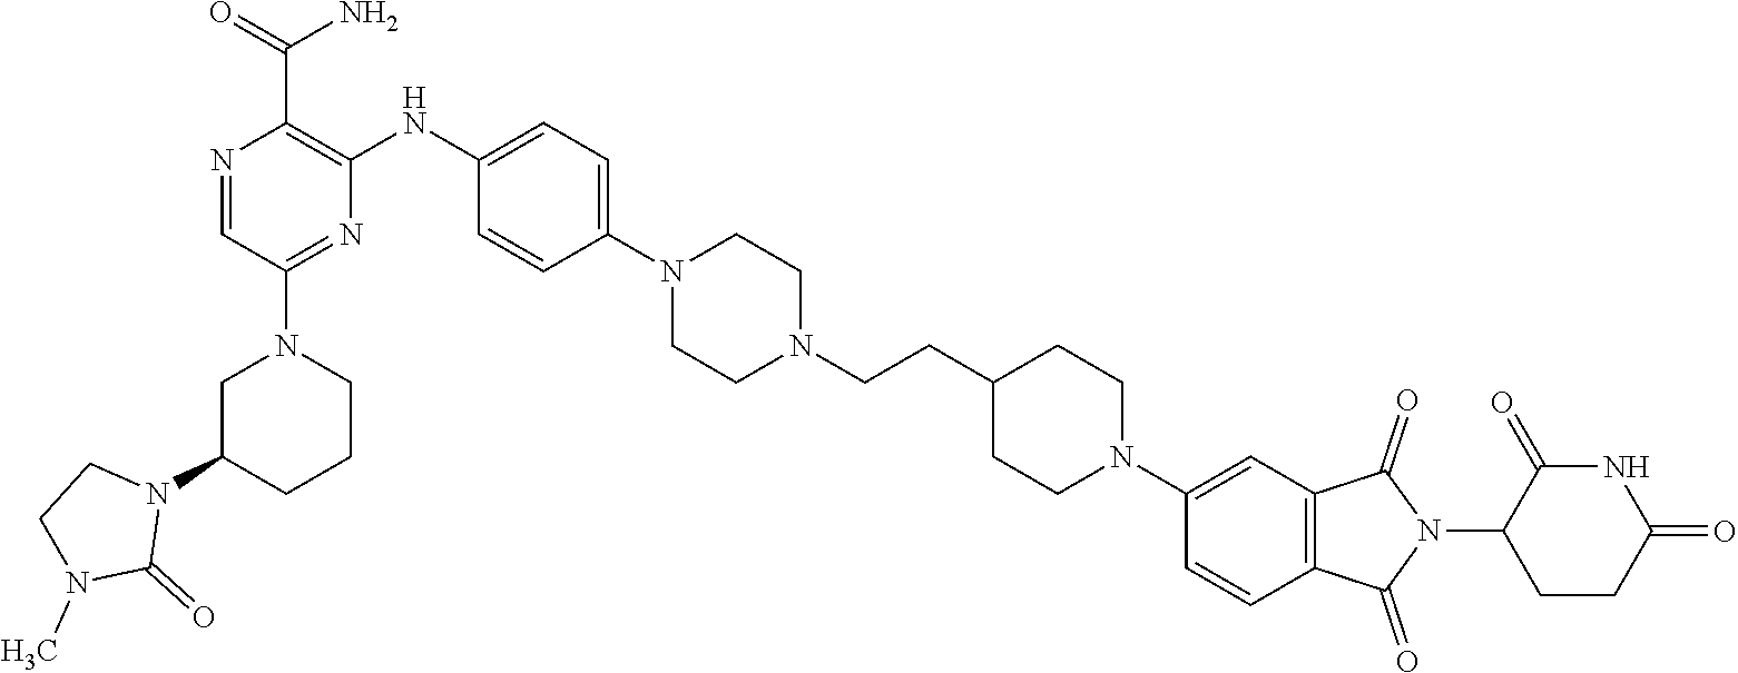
C1C(N2CCN(C)C2=O)CCCN1C1=NC(NC2=CC=C(N3CCN(CCC4CCN(C5=CC6=C(C=C5)C(=O)N(C5C(=O)NC(=O)CC5)C6=O)CC4)CC3)C=C2)=C(C(N)=O)N=C1
